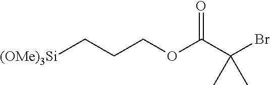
[(OMe)3Si]CCCOC(C(Br)(C)C)=O
